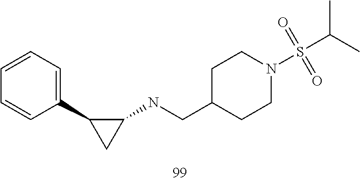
C1(CNC2CC2C2=CC=CC=C2)CCN(S(C(C)C)(=O)=O)CC1
